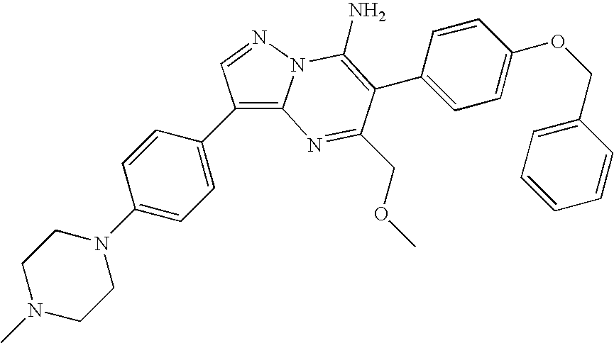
C1=CC(C2=C(N)N3C(=C(C4=CC=C(N5CCN(C)CC5)C=C4)C=N3)N=C2COC)=CC=C1OCC1=CC=CC=C1
